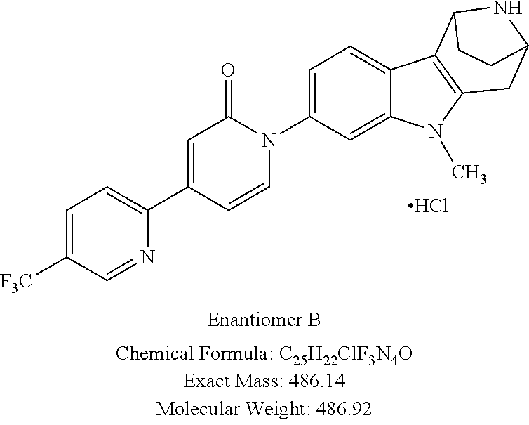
C1=C(N2C(=O)C=C(C3=CC=C([F3C])C=N3)C=C2)C=C2C(=C1)C1=C(N2C)CC2NC1CC2.Cl
